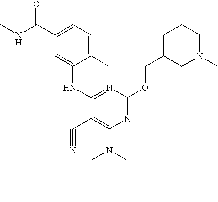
C1(C)=CC=C(C(=O)NC)C=C1NC1=NC(OCC2CN(C)CCC2)=NC(N(CC(C)(C)C)C)=C1C#N
